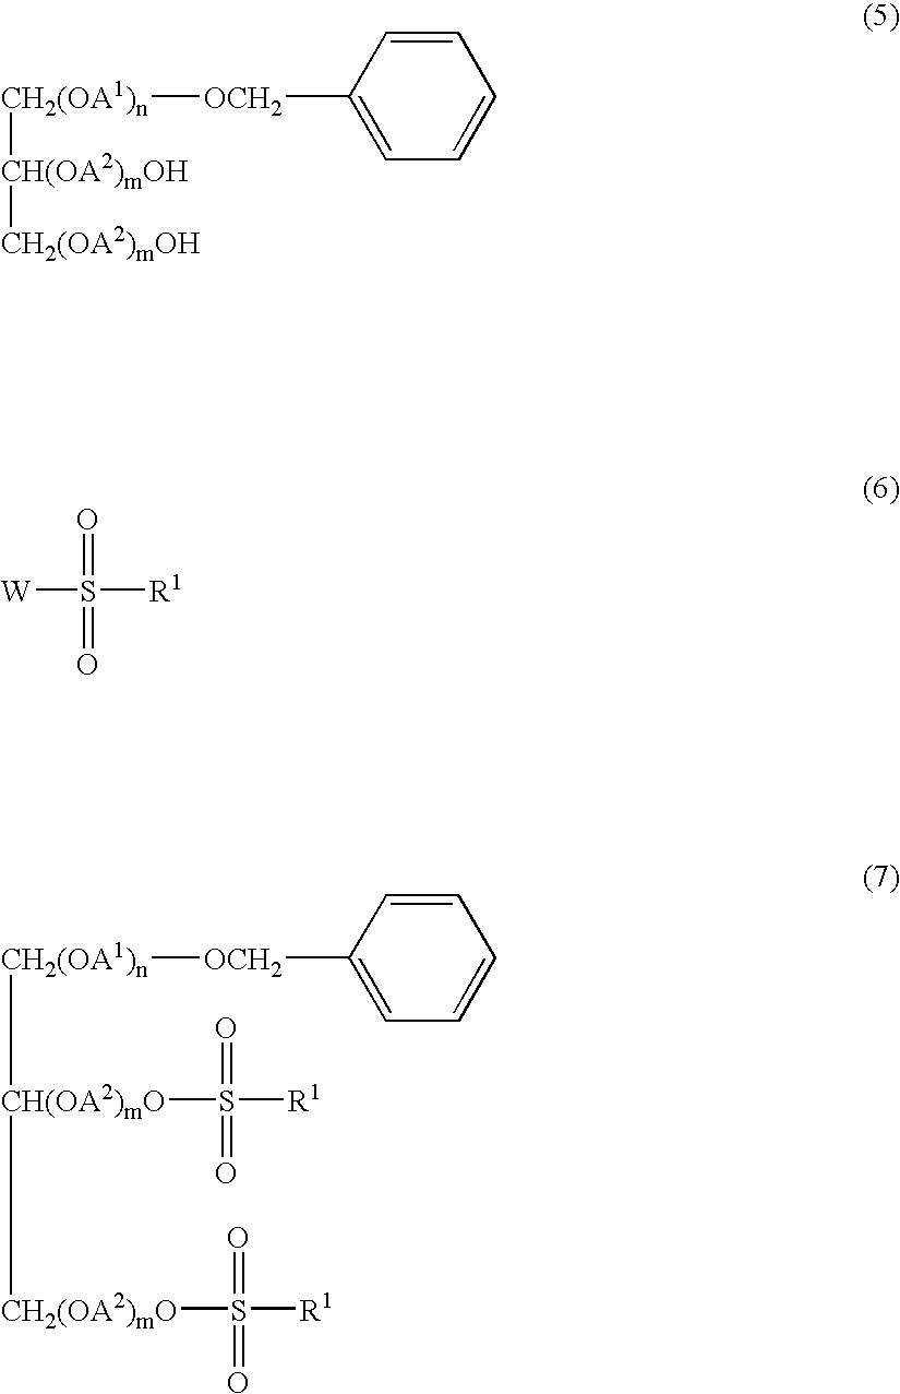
C1([OCH2][CH2(OA1)n][CH(OA2)mOH][CH2(OA2)mOH])=CC=CC=C1.[W]S(=O)(=O)[R1].C1([OCH2][CH2(OA1)n][CH(OA2)mO]([CH2(OA2)mO]S(=O)(=O)[R1])S(=O)(=O)[R1])=CC=CC=C1
